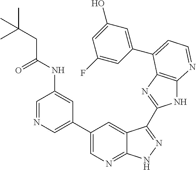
C1(C2=CN=CC(NC(CC(C)(C)C)=O)=C2)=CN=C2C(=C1)C(C1=NC3=C(N1)N=CC=C3C1=CC(O)=CC(F)=C1)=NN2
